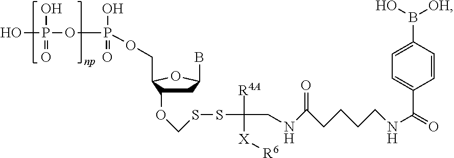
C1C(OCSSC(CNC(=O)CCCCNC(=O)C2=CC=C(B(O)[OH])C=C2)([R4A])[X][R6])C(COP(OP(O)(=O)O)(=O)O)OC1B
